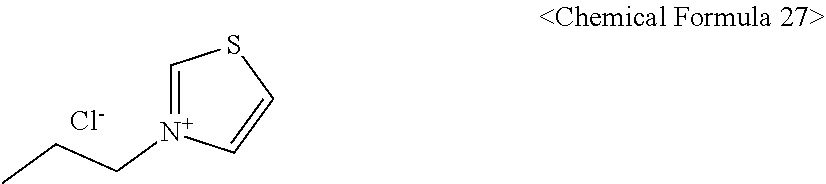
C1=[N+](CCC)C=CS1.[Cl-]
